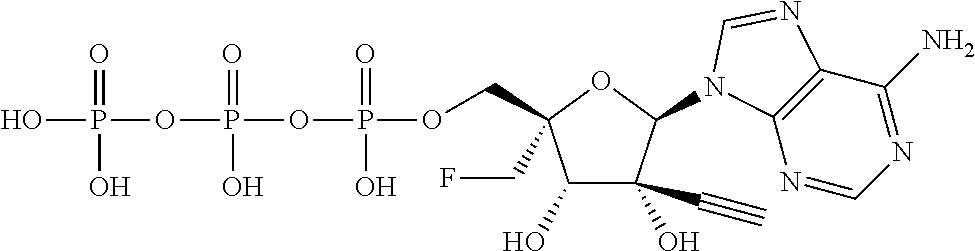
OP(=O)(OP(=O)(O)OP(=O)(O)OCC1(CF)C(O)C(O)(C#C)C(N2C3=C(C(N)=NC=N3)N=C2)O1)O
